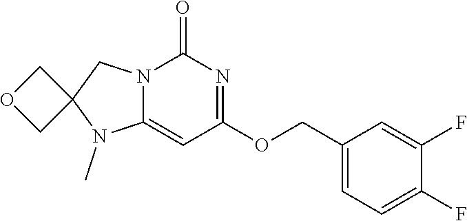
C1(OCC2=CC=C(F)C(F)=C2)=NC(=O)N2C(=C1)N(C)C1(C2)COC1
